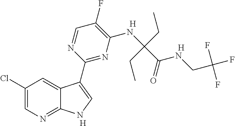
[H].C1(F)=C(NC(C(=O)NCC(F)(F)F)(CC)CC)N=C(C2=CNC3=NC=C(Cl)C=C32)N=C1.[H].[H]
